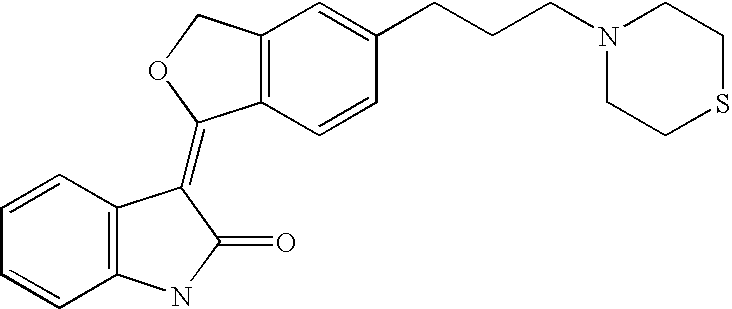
C1=CC2=C(C=C1)NC(=O)C2=C1C2=C(CO1)C=C(CCCN1CCSCC1)C=C2
